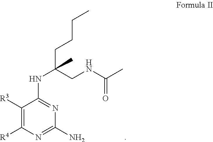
C1([R3])=C([R4])N=C(N)N=C1NC(CCCC)(CNC(C)=O)C
